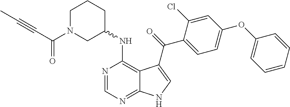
C1N(C(C#CC)=O)CC(NC2=C3C(=NC=N2)NC=C3C(=O)C2=CC=C(OC3=CC=CC=C3)C=C2Cl)CC1
